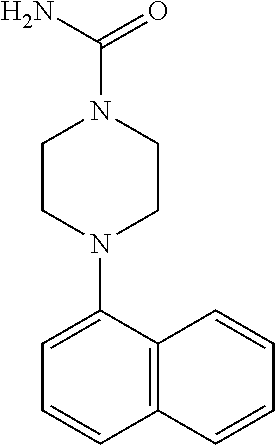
C1CN(C2=CC=CC3=C2C=CC=C3)CCN1C(N)=O
